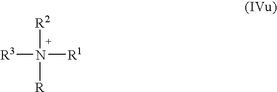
[R3]N([R1])([R2])[R]
